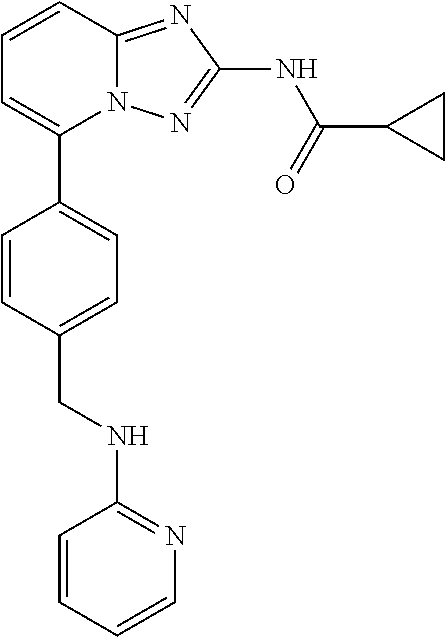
C1=CC2=NC(NC(=O)C3CC3)=NN2C(C2=CC=C(CNC3=NC=CC=C3)C=C2)=C1
